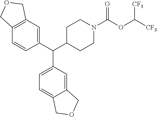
C12=C(C=C(C(C3CCN(C(OC([CF3])[CF3])=O)CC3)C3=CC=C4C(=C3)COC4)C=C1)COC2
